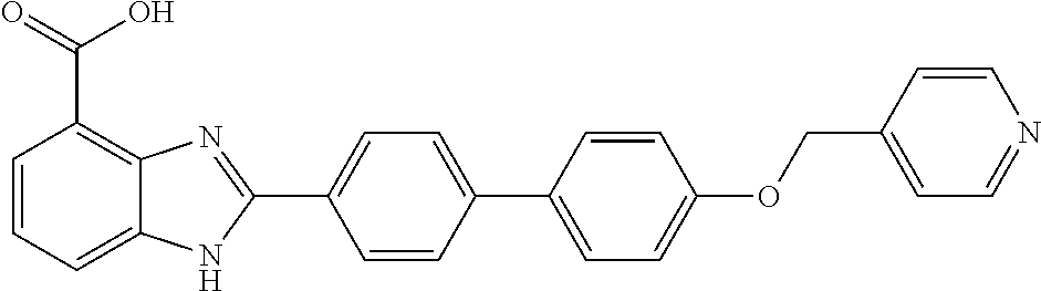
C1=CC(C2=CC=C(OCC3=CC=NC=C3)C=C2)=CC=C1C1=NC2=C(C(=O)O)C=CC=C2N1
